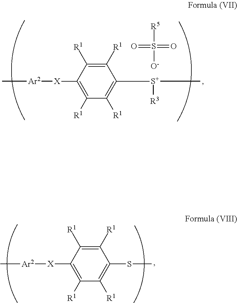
C1([R1])=C([R1])C([X][Ar2]C)=C([R1])C([R1])=C1[S+]([R3])C.[R5]S(=O)([O-])=O.C1([R1])=C([R1])C([X][Ar2]C)=C([R1])C([R1])=C1SC
